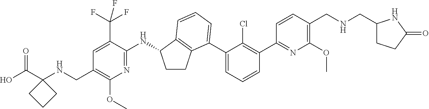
C1(C2=C(Cl)C(C3=CC=CC4=C3CCC4NC3=NC(OC)=C(CNC4(C(O)=O)CCC4)C=C3C(F)(F)F)=CC=C2)=NC(OC)=C(CNCC2CCC(=O)N2)C=C1
